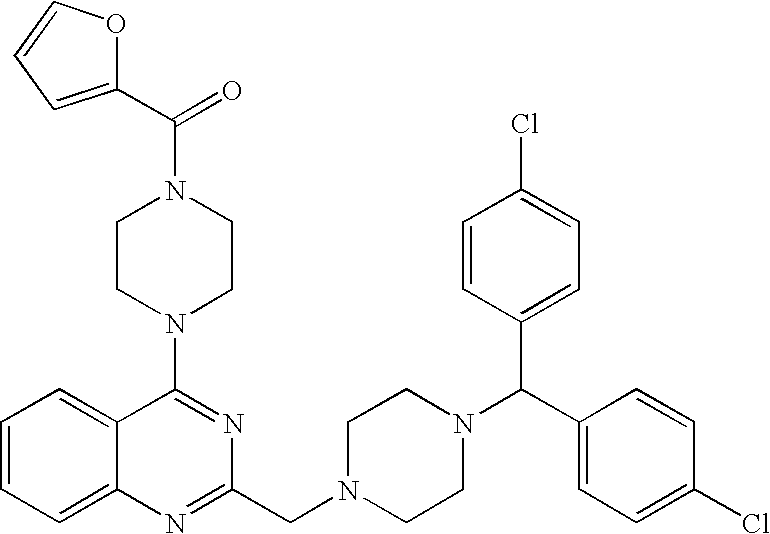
C1(N2CCN(C(C3=CC=CO3)=O)CC2)=NC(CN2CCN(C(C3=CC=C(Cl)C=C3)C3=CC=C(Cl)C=C3)CC2)=NC2=CC=CC=C12
